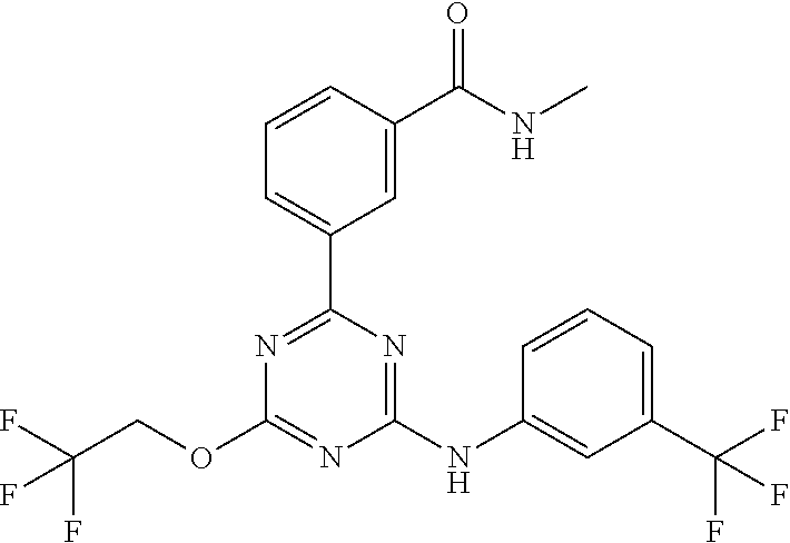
C1(C2=CC=CC(C(NC)=O)=C2)=NC(OCC(F)(F)F)=NC(NC2=CC(C(F)(F)F)=CC=C2)=N1
